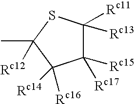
C1([Rc17])([Rc15])C([Rc11])([Rc13])SC(C)([Rc12])C1([Rc16])[Rc14]
